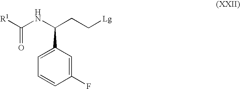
N(C(CC[Lg])C1=CC=CC(F)=C1)C([R1])=O
